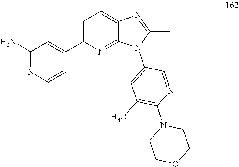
C1COCCN1C1=C(C)C=C(N2C(C)=NC3=CC=C(C4=CC(N)=NC=C4)N=C23)C=N1
